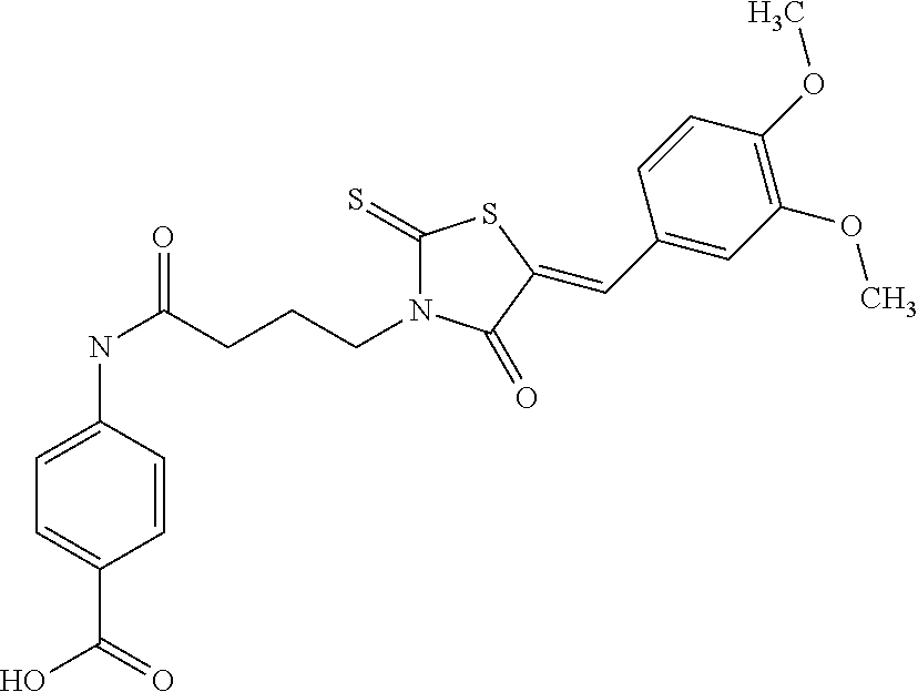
C1=CC(NC(=O)CCCN2C(=S)SC(=CC3=CC(OC)=C(OC)C=C3)C2=O)=CC=C1C(=O)O
